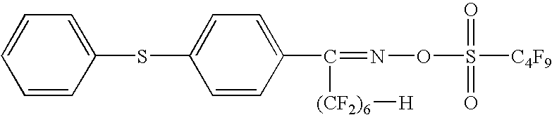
S(C1=CC=C(C([(CF2)6][H])=NOS(=O)(=O)[C4F9])C=C1)C1=CC=CC=C1
